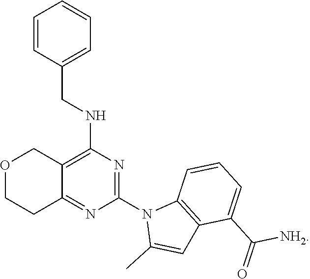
C1=CC(CNC2=C3C(=NC(N4C(C)=CC5=C4C=CC=C5C(=O)[NH2])=N2)CCOC3)=CC=C1
